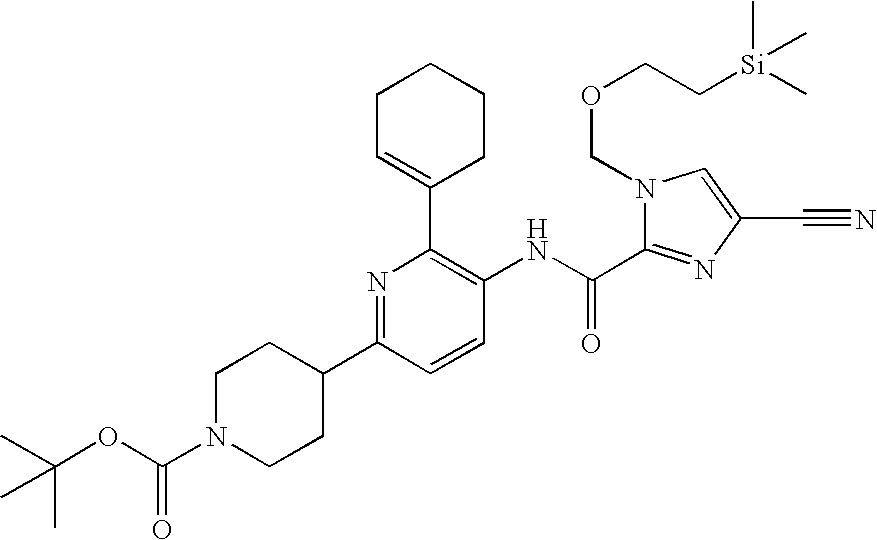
C(OC(N1CCC(C2=NC(C3=CCCCC3)=C(NC(=O)C3=NC(C#N)=CN3COCC[Si](C)(C)C)C=C2)CC1)=O)(C)(C)C
